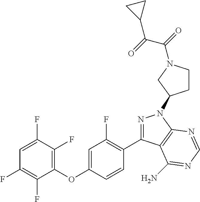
C1=C(F)C(F)=C(OC2=CC(F)=C(C3=NN(C4CCN(C(=O)C(=O)C5CC5)C4)C4=C3C(N)=NC=N4)C=C2)C(F)=C1F
